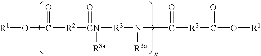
[R1]OC([R2][CN](=O)([R3]N([R3a])C(=O)[R2]C(=O)O[R1])[R3a])=O
